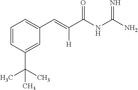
C1=CC(C(C)(C)C)=CC(C=C(C(NC(N)=N)=O)[H])=C1
